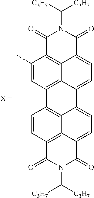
C1=CC2=C3C4=C1C1=C5C(=CC=C6C5=C(C(C)=C1)C(=O)N(C([C3H7])[C3H7])C6=O)C4=CC=C3C(=O)N(C([C3H7])[C3H7])C2=O
